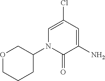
O1CCCC(N2C(=O)C(N)=CC(Cl)=C2)C1
